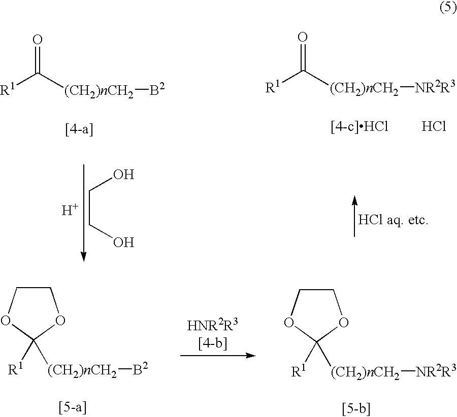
[R1]C([(CH2)nCH2][B2])=O.[R1]C([(CH2)nCH2][NR2R3])=O.C(CO)O.[H].C1COC([R1])([(CH2)nCH2][B2])O1.C1COC([R1])([(CH2)nCH2][NR2R3])O1
